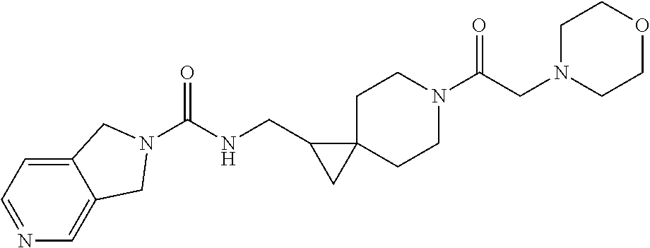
C1=NC=C2C(=C1)CN(C(NCC1CC13CCN(C(CN1CCOCC1)=O)CC3)=O)C2
